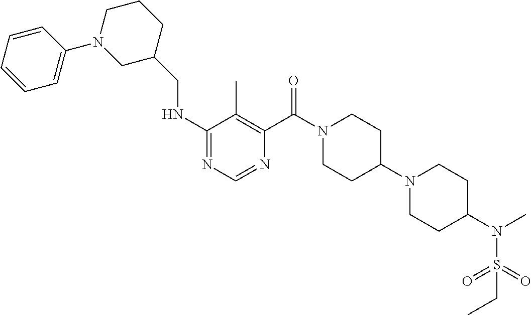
N(C1=NC=NC(C(N2CCC(N3CCC(N(C)S(=O)(=O)CC)CC3)CC2)=O)=C1C)CC1CN(C2=CC=CC=C2)CCC1
